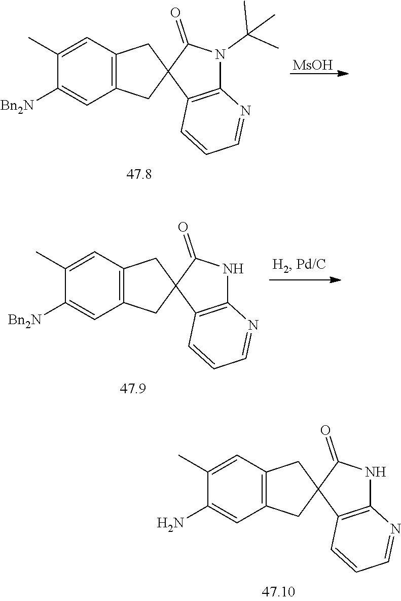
C1(C)=CC2=C(C=C1[Bn2N])CC1(C2)C2=C(N(C(C)(C)C)C1=O)N=CC=C2.[MsOH].C1(C)=CC2=C(C=C1[Bn2N])CC1(C2)C2=C(NC1=O)N=CC=C2.C1(C)=CC2=C(C=C1N)CC1(C2)C2=C(NC1=O)N=CC=C2
